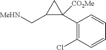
C1(C[MeHN])C([CO2Me])(C2=C(Cl)C=CC=C2)C1
